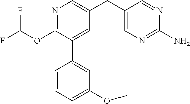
C1(OC(F)F)=NC=C(CC2=CN=C(N)N=C2)C=C1C1=CC(OC)=CC=C1
